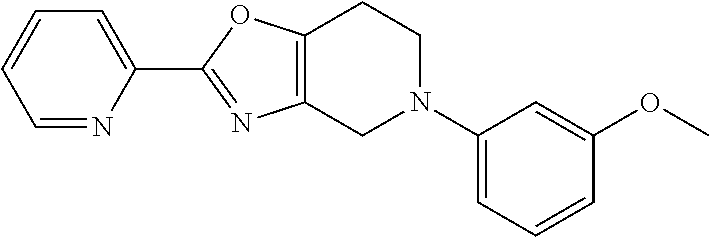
C1=NC(C2=NC3=C(O2)CCN(C2=CC=CC(OC)=C2)C3)=CC=C1
